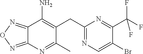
C12=NON=C1N=C(C)C(CC1=NC=C(Br)C(C(F)(F)F)=N1)=C2N
